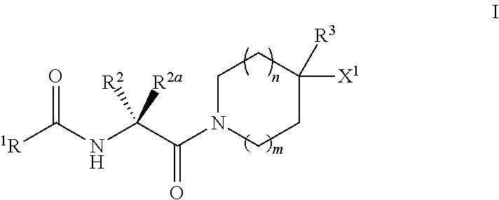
O=C(NC(C(N1CCC([X1])([R3])CC1)=O)([R2])[R2a])[1R]
